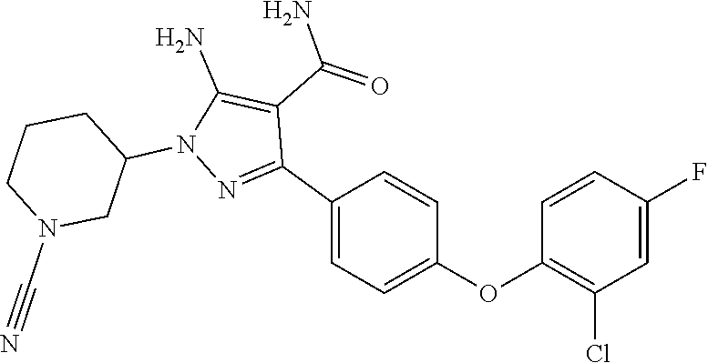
C1N(C#N)CC(N2C(N)=C(C(=O)N)C(C3=CC=C(OC4=C(Cl)C=C(F)C=C4)C=C3)=N2)CC1
